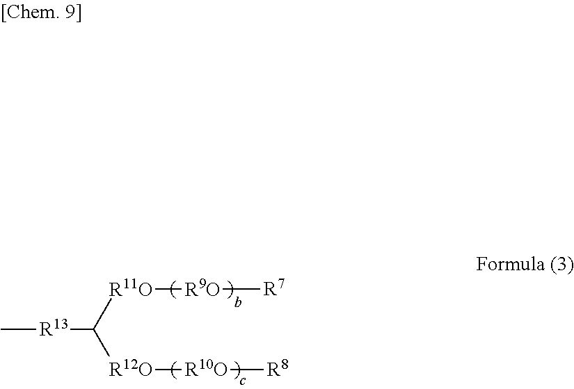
C[R13]C([R12O][R10O][R8])[R11O][R9O][R7]
